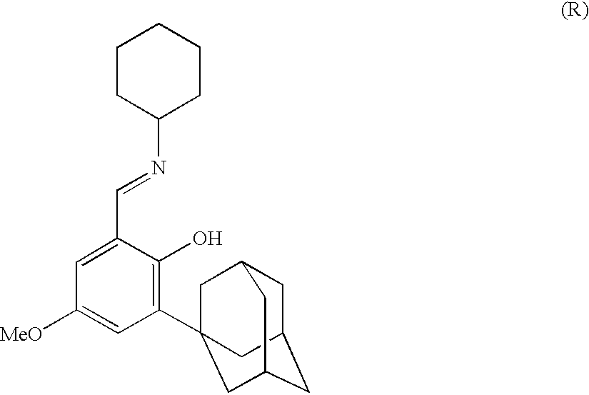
C1(C23CC4CC(CC(C2)C4)C3)=C(O)C(C=NC2CCCCC2)=CC([MeO])=C1
